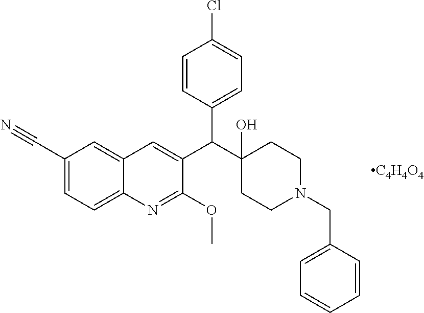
C1(C#N)=CC=C2C(=C1)C=C(C(C1(O)CCN(CC3=CC=CC=C3)CC1)C1=CC=C(Cl)C=C1)C(OC)=N2.[C4H4O4]
